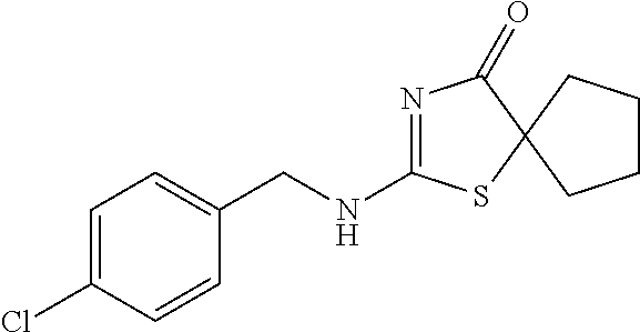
N1=C(NCC2=CC=C(Cl)C=C2)SC2(C1=O)CCCC2
